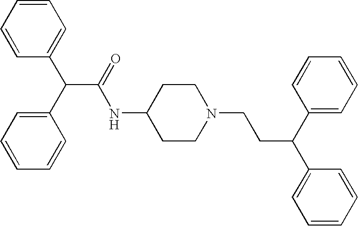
C1(NC(C(C2=CC=CC=C2)C2=CC=CC=C2)=O)CCN(CCC(C2=CC=CC=C2)C2=CC=CC=C2)CC1
